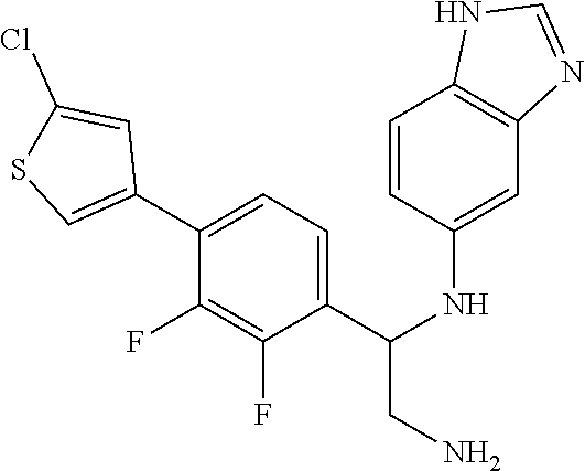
C1(C2=CSC(Cl)=C2)=CC=C(C(NC2=CC3=C(C=C2)NC=N3)CN)C(F)=C1F
